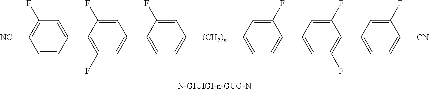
[(CH2)n](C1=CC=C(C2=CC(F)=C(C3=CC(F)=C([CN])C=C3)C(F)=C2)C(F)=C1)C1=CC=C(C2=CC(F)=C(C3=CC=C([CN])C(F)=C3)C(F)=C2)C(F)=C1
